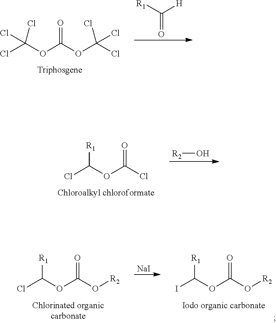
C(OC(OC(Cl)(Cl)Cl)=O)(Cl)(Cl)Cl.[R1]C([H])=O.ClC(OC(Cl)=O)[R1].[R2]O.ClC(OC(O[R2])=O)[R1].IC(OC(O[R2])=O)[R1].[NaI]
